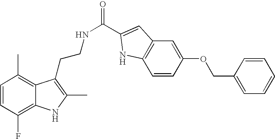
C1=CC(F)=C2C(=C1C)C(CCNC(=O)C1=CC3=C(C=CC(OCC4=CC=CC=C4)=C3)N1)=C(C)N2
